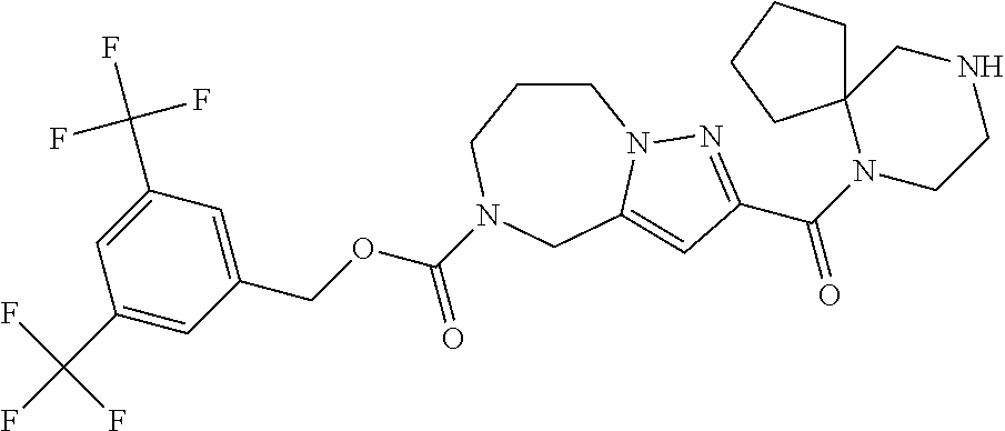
C1CCN(C(OCC2=CC(C(F)(F)F)=CC(C(F)(F)F)=C2)=O)CC2=CC(C(N3CCNCC34CCCC4)=O)=NN12
